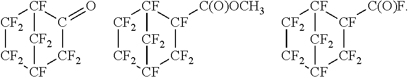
[CF2]1[CF2][CF]2[CF2]C(=O)[CF]1[CF2]2.[CF2]1[CF2][CF]2[CF2][CF]([C(O)OCH3])[CF]1[CF2]2.[CF2]1[CF2][CF]2[CF2][CF]([C(O)F])[CF]1[CF2]2
